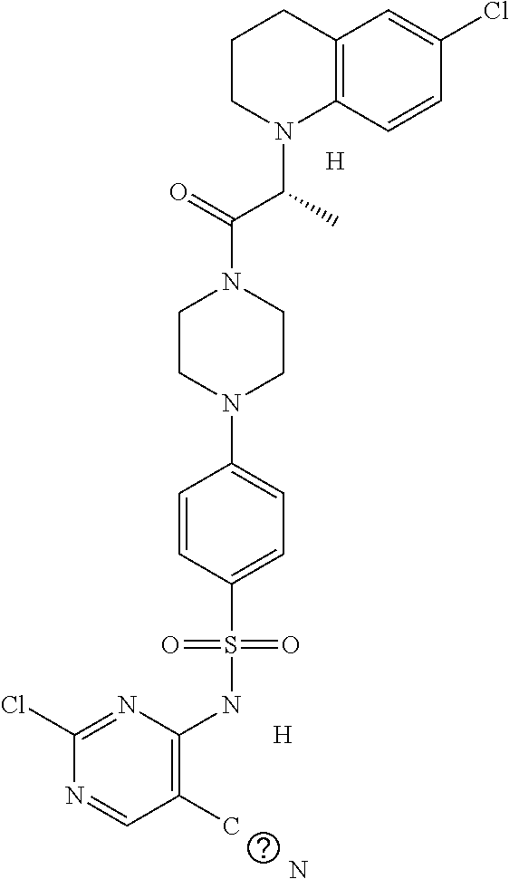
N.[H].[H].C1(C)=C(NS(C2=CC=C(N3CCN(C(C(C)N4CCCC5=C4C=CC(Cl)=C5)=O)CC3)C=C2)(=O)=O)N=C(Cl)N=C1
